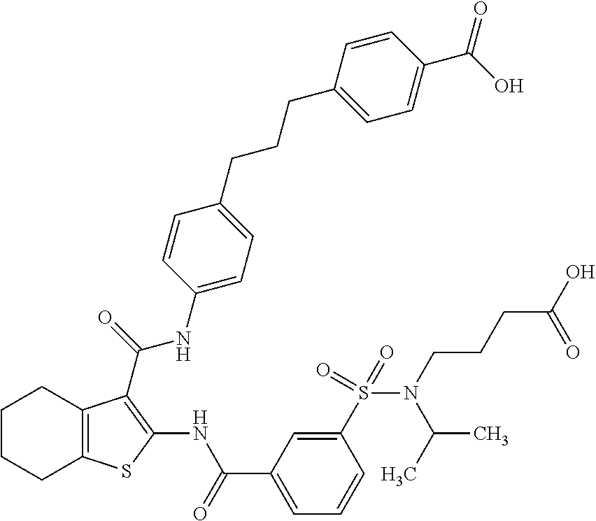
C1(S(N(CCCC(O)=O)C(C)C)(=O)=O)=CC(C(=O)NC2=C(C(=O)NC3=CC=C(CCCC4=CC=C(C(O)=O)C=C4)C=C3)C3=C(S2)CCCC3)=CC=C1
